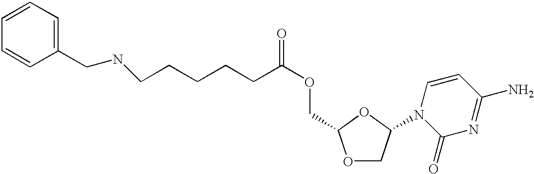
C1=CC=CC(CNCCCCCC(OCC2OCC(N3C(=O)N=C(N)C=C3)O2)=O)=C1
